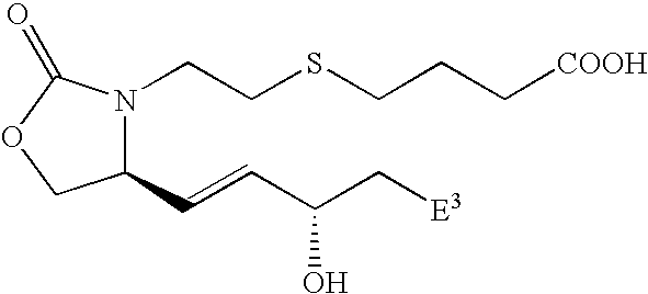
C1(C=CC(C[E3])O)N(CCSCCC[COOH])C(=O)OC1
